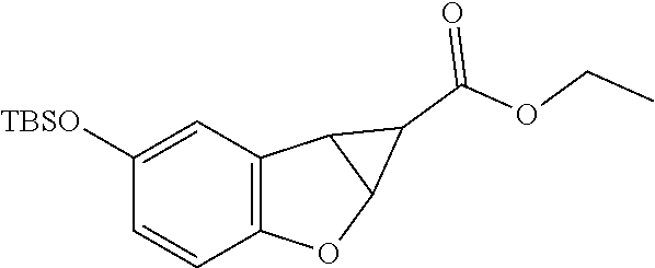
C1([TBSO])=CC2=C(C=C1)OC1C2C1C(=O)OCC
